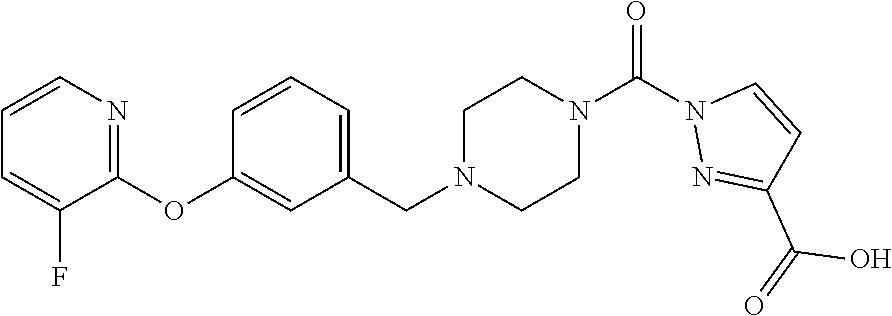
C1=CN=C(OC2=CC(CN3CCN(C(=O)N4N=C(C(O)=O)C=C4)CC3)=CC=C2)C(F)=C1
